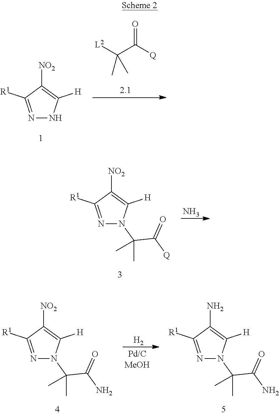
N1=C([R1])C([NO2])=C([H])N1.[L2]C(C([Q])=O)(C)C.N1=C([R1])C([NO2])=C([H])N1C(C)(C([Q])=O)C.N.[H2].N1=C([R1])C([NO2])=C([H])N1C(C)(C(N)=O)C.N1=C([R1])C(N)=C([H])N1C(C)(C(N)=O)C
